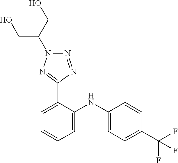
C1=CC(C(F)(F)F)=CC=C1NC1=CC=CC=C1C1=NN(C(CO)CO)N=N1
